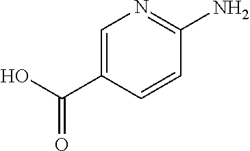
C1=C(C(O)=O)C=CC(N)=N1
